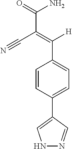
C1=CC(C2=CNN=C2)=CC=C1C([H])=C(C(N)=O)C#N
